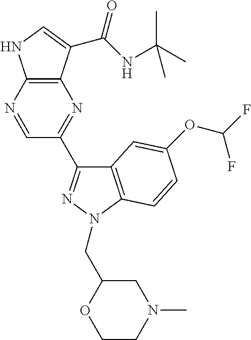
C12=C(C(C(NC(C)(C)C)=O)=CN1)N=C(C1=NN(CC3OCCN(C)C3)C3=C1C=C(OC(F)F)C=C3)C=N2
